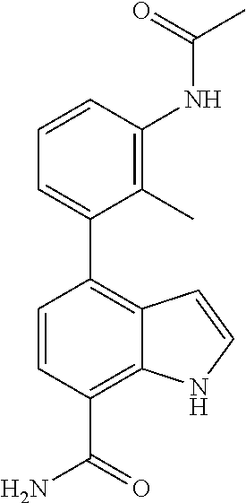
C1=CC2=C(C3=CC=CC(NC(C)=O)=C3C)C=CC(C(N)=O)=C2N1
